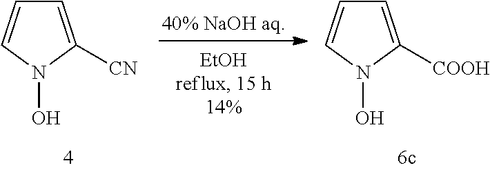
C1=C([COOH])N(O)C=C1.C1=C([CN])N(O)C=C1
